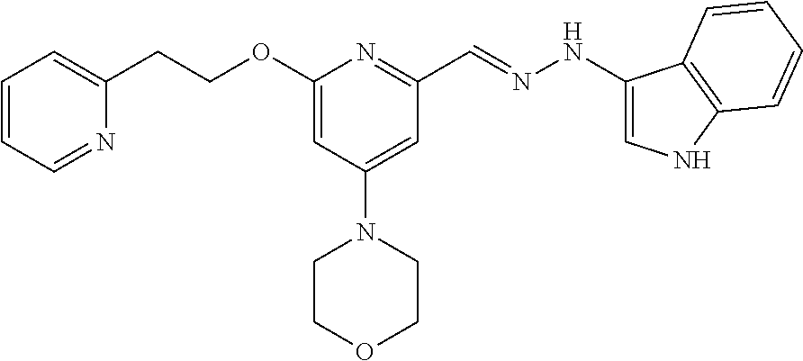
C1(CCOC2=CC(N3CCOCC3)=CC(C=NNC3=CNC4=C3C=CC=C4)=N2)=CC=CC=N1
